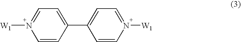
C1=N([W1])C=CC(C2=CC=N([W1])C=C2)=C1
